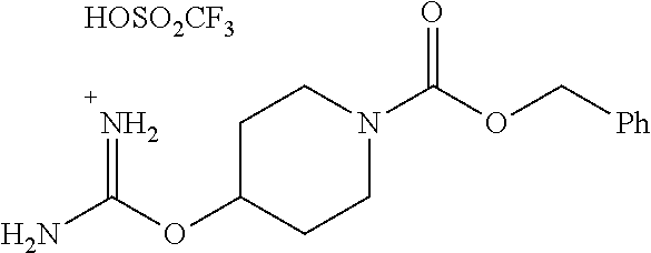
C1C(OC(N)=N)CCN(C(OC[Ph])=O)C1.[HOSO2CF3]
